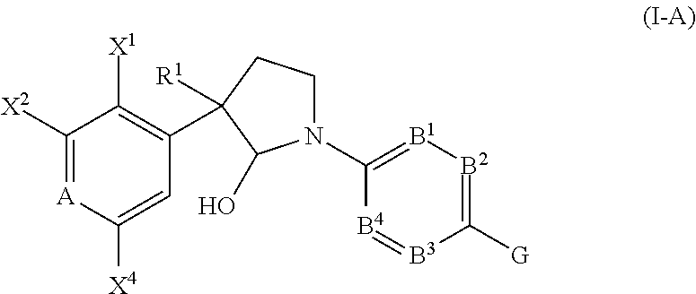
C1([X2])=[A]C([X4])=CC(C2([R1])CCN(C3=[B1][B2]=C([G])[B3]=[B4]3)C2O)=C1[X1]
